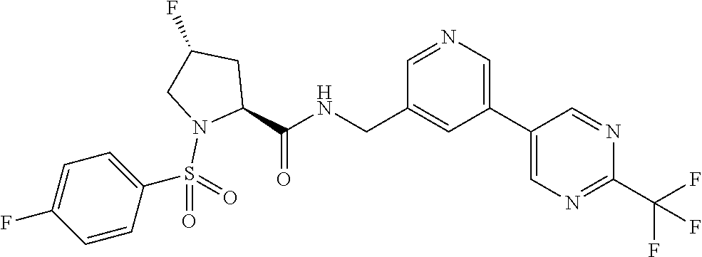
C(C1=CC(C2=CN=C(C(F)(F)F)N=C2)=CN=C1)NC(C1CC(F)CN1S(=O)(=O)C1=CC=C(F)C=C1)=O
